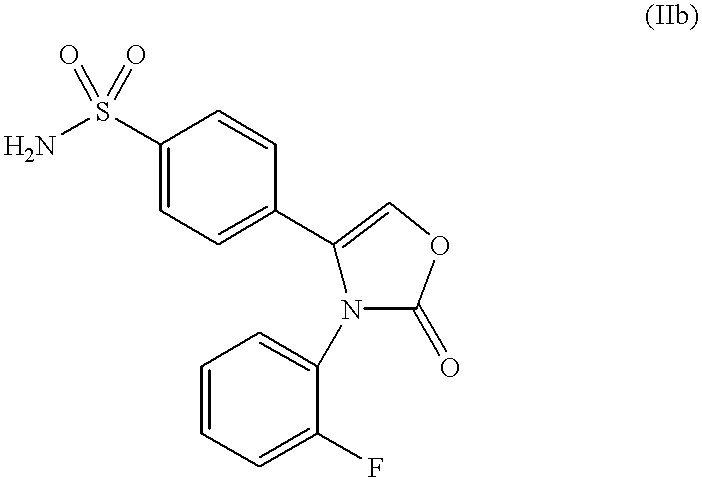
C1(S(N)(=O)=O)=CC=C(C2=COC(=O)N2C2=CC=CC=C2F)C=C1
